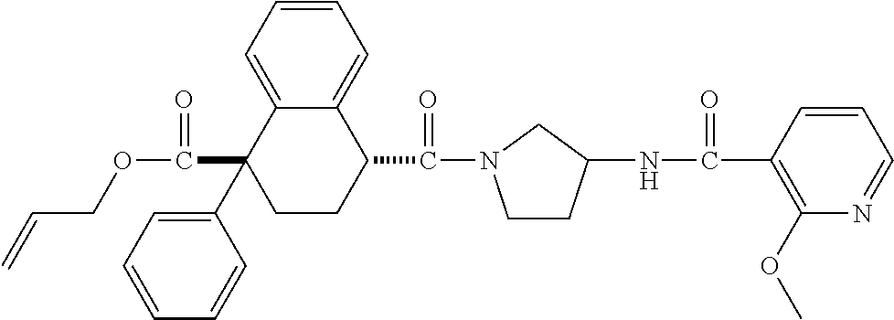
C1=C2C(=CC=C1)C(C(=O)N1CCC(NC(=O)C3=C(OC)N=CC=C3)C1)CCC2(C1=CC=CC=C1)C(=O)OCC=C
